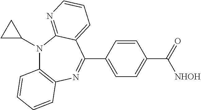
N1(C2CC2)C2=C(N=C(C3=CC=C(C(=O)[NHOH])C=C3)C3=CC=CN=C13)C=CC=C2
